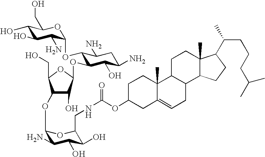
C1(OC2C(N)C(O)C(O)C(CNC(OC3CCC4(C)C(=CCC5C4CCC4(C)C5CCC4C(CCCC(C)C)C)C3)=O)O2)C(CO)OC(OC2C(OC3C(N)C(O)C(O)C(CO)O3)C(N)CC(N)C2O)C1O
